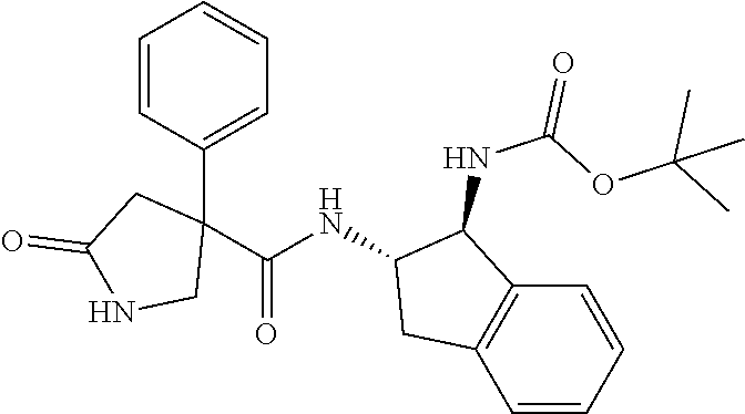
C1(C2=CC=CC=C2)(C(NC2C(NC(=O)OC(C)(C)C)C3=C(C=CC=C3)C2)=O)CC(=O)NC1
